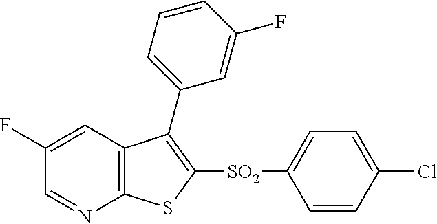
C1(F)=CC2=C(N=C1)SC([SO2]C1=CC=C(Cl)C=C1)=C2C1=CC=CC(F)=C1
